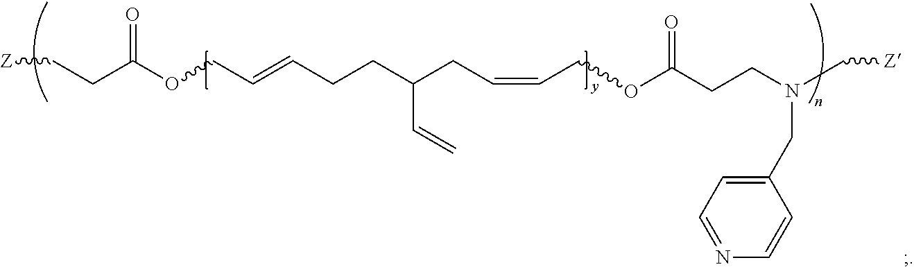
[Z]CCC(OCC=CCCC(CC=CCOC(CCN(C[Z])CC1=CC=NC=C1)=O)C=C)=O
